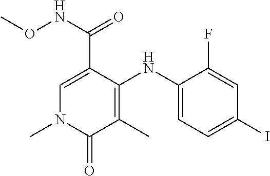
C1(NC2=C(C)C(=O)N(C)C=C2C(NOC)=O)=CC=C(I)C=C1F
